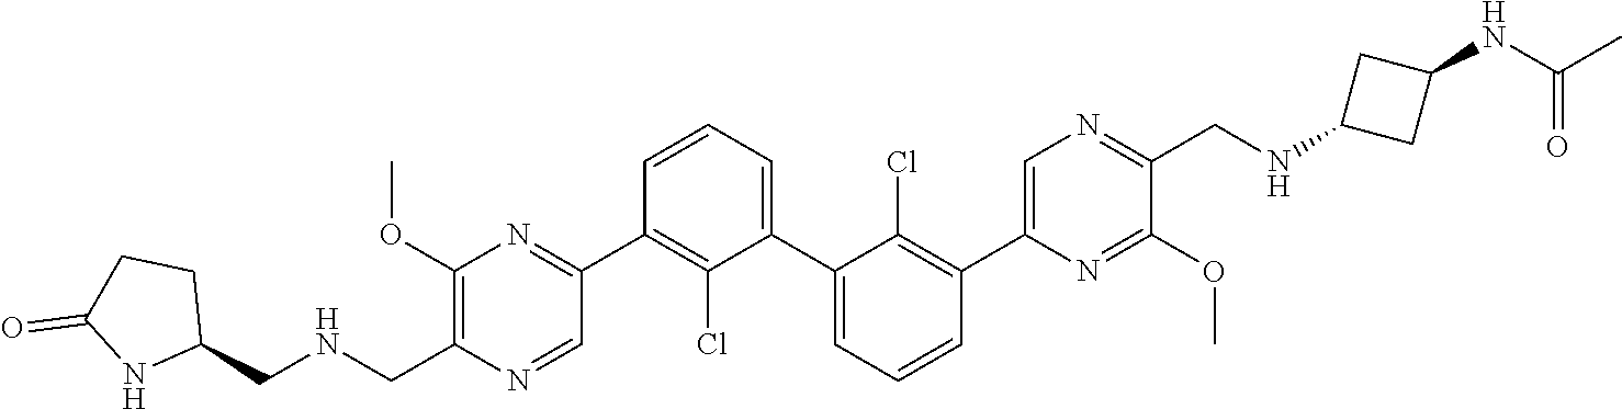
C1(OC)=C(C[HN]CC2CCC(=O)N2)N=CC(C2=C(Cl)C(C3=CC=CC(C4=CN=C(CNC5CC(NC(C)=O)C5)C(OC)=N4)=C3Cl)=CC=C2)=N1
